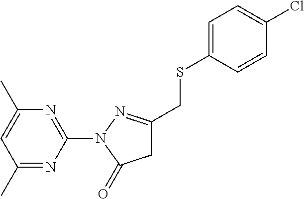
C1(C)=NC(N2N=C(CSC3=CC=C(Cl)C=C3)CC2=O)=NC(C)=C1
